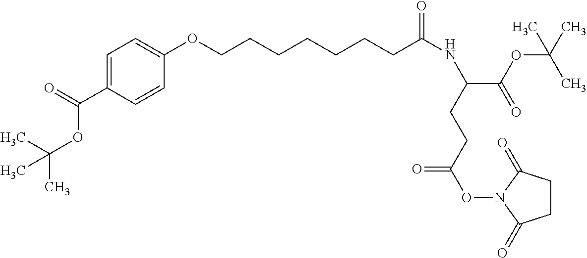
O(CCCCCCCC(NC(CCC(ON1C(=O)CCC1=O)=O)C(OC(C)(C)C)=O)=O)C1=CC=C(C(=O)OC(C)(C)C)C=C1
